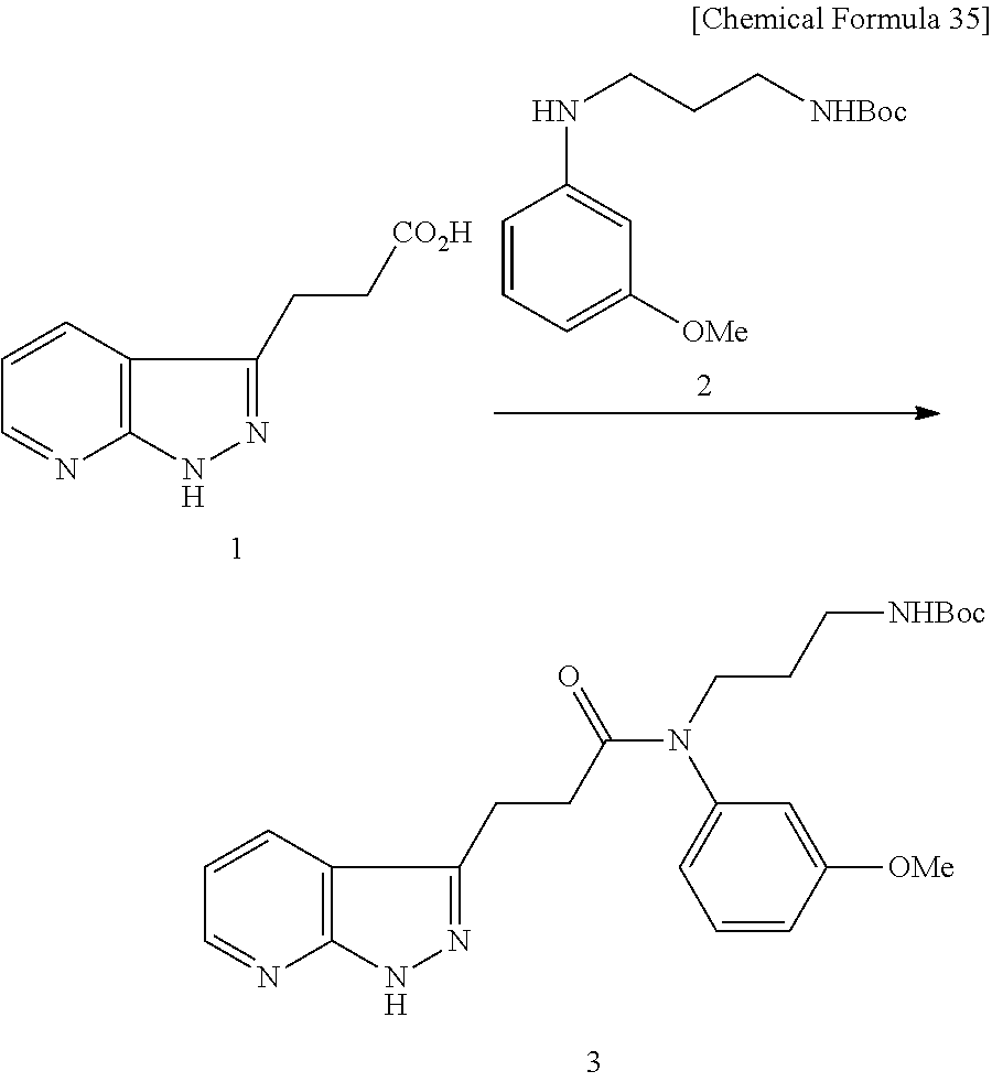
C1=CC2=C(N=C1)NN=C2CC[CO2H].C1=CC=C([OMe])C=C1NCCC[NHBoc].C1=CC2=C(N=C1)NN=C2CCC(N(CCC[NHBoc])C1=CC=CC([OMe])=C1)=O
